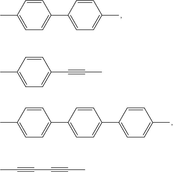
C1=CC(C)=CC=C1C1=CC=C(C)C=C1.C1=CC(C2=CC=C(C)C=C2)=CC=C1C1=CC=C(C)C=C1.CC1=CC=C(C#CC)C=C1.CC#CC#CC
